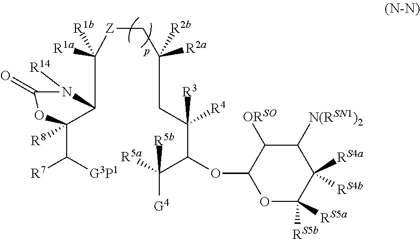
[G3P1]C([R7])C1([R8])OC(=O)N([R14])C1C([Z]CC(CC(C(C([G4])([R5b])[R5a])OC1OC([RS5b])([RS5a])C([RS4a])([RS4b])C([N(RSN1)2])C1[ORSO])([R3])[R4])([R2b])[R2a])([R1a])[R1b]
